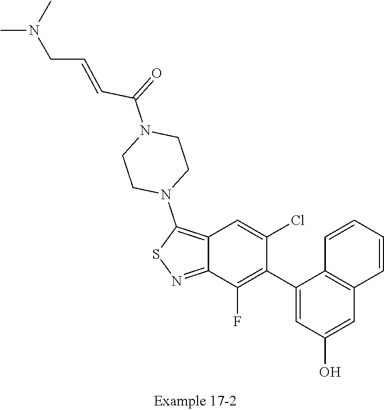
C1CN(C2=C3C(=NS2)C(F)=C(C2=CC(O)=CC4=C2C=CC=C4)C(Cl)=C3)CCN1C(C=CCN(C)C)=O
